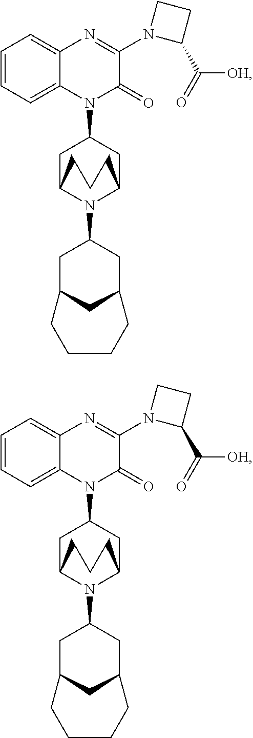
C1=CC=C2C(=C1)N=C(N1C(C(=O)[OH])CC1)C(=O)N2C1CC2N(C3CC4CC(C3)CCCC4)C(C1)CCC2.C1=CC=C2C(=C1)N=C(N1C(C(=O)[OH])CC1)C(=O)N2C1CC2N(C3CC4CC(C3)CCCC4)C(C1)CCC2
